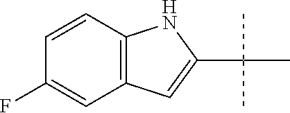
C1=CC2=C(C=C1F)C=C(C(C)(C)C)N2
